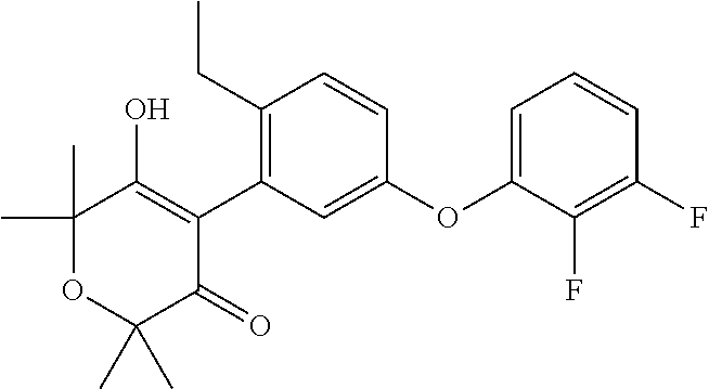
C1(C)(C)OC(C)(C)C(=O)C(C2=C(CC)C=CC(OC3=CC=CC(F)=C3F)=C2)=C1O
